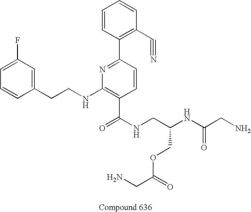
C1=CC(CCNC2=C(C(NCC(NC(CN)=O)COC(CN)=O)=O)C=CC(C3=C(C#N)C=CC=C3)=N2)=CC(F)=C1
